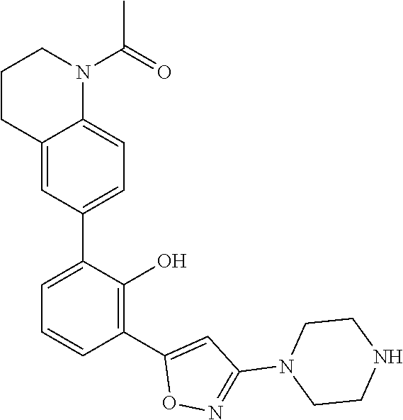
C1(C2=CC=CC(C3=CC(N4CCNCC4)=NO3)=C2O)=CC=C2C(=C1)CCCN2C(=O)C
